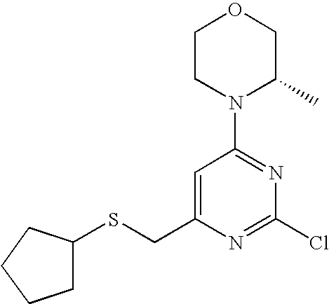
N1(C2=NC(Cl)=NC(CSC3CCCC3)=C2)C(C)COCC1
